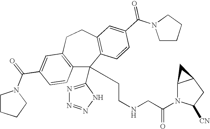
C1(C(=O)N2CCCC2)=CC2=C(C=C1)C(C1=NN=NN1)(CCNCC(N1C([CN])CC3C1C3)=O)C1=C(CC2)C=C(C(N2CCCC2)=O)C=C1
